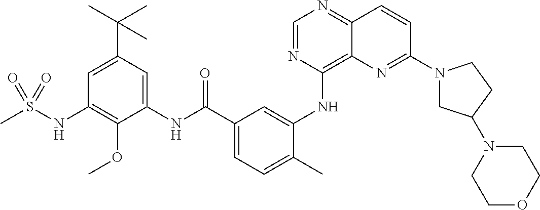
C1=NC(NC2=CC(C(NC3=CC(C(C)(C)C)=CC(NS(C)(=O)=O)=C3OC)=O)=CC=C2C)=C2C(=N1)C=CC(N1CC(N3CCOCC3)CC1)=N2
